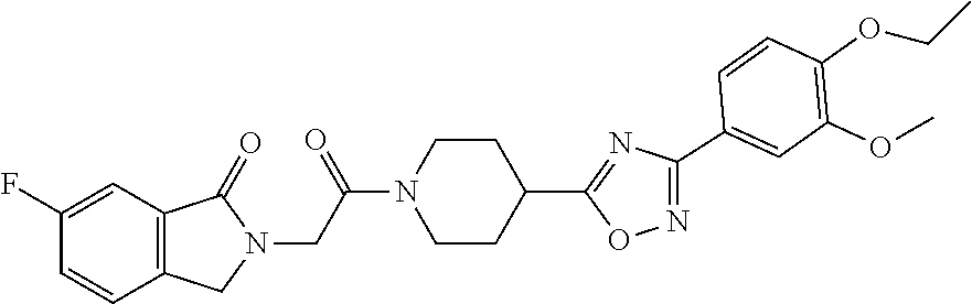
C1CN(C(CN2C(=O)C3=C(C2)C=CC(F)=C3)=O)CCC1C1=NC(C2=CC(OC)=C(OCC)C=C2)=NO1
